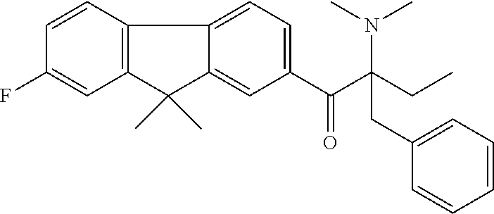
C1=C(F)C=CC2=C1C(C)(C)C1=CC(C(=O)C(CC)(N(C)C)CC3=CC=CC=C3)=CC=C21
